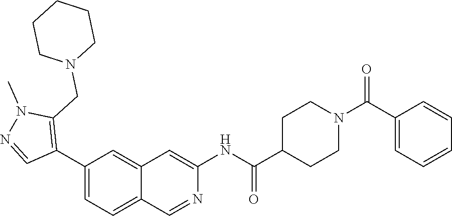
C1(C2=C(CN3CCCCC3)N(C)N=C2)=CC=C2C(=C1)C=C(NC(=O)C1CCN(C(C3=CC=CC=C3)=O)CC1)N=C2
